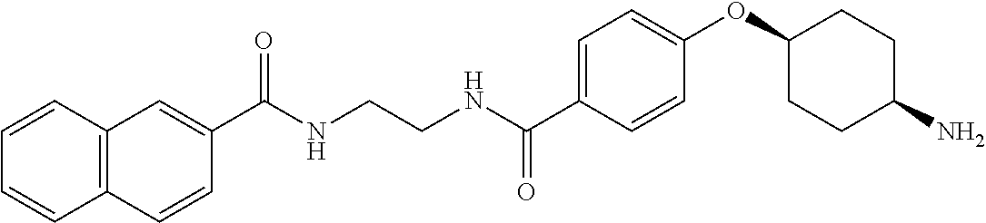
C1(C(NCCNC(C2=CC=C(OC3CCC(N)CC3)C=C2)=O)=O)=CC2=C(C=C1)C=CC=C2
